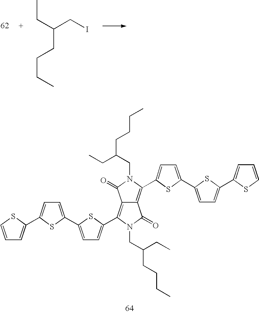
C(CI)(CC)CCCC.C12=C(C3=CC=C(C4=CC=C(C5=CC=CS5)S4)S3)N(CC(CCCC)CC)C(=O)C1=C(C1=CC=C(C3=CC=C(C4=CC=CS4)S3)S1)N(CC(CC)CCCC)C2=O
